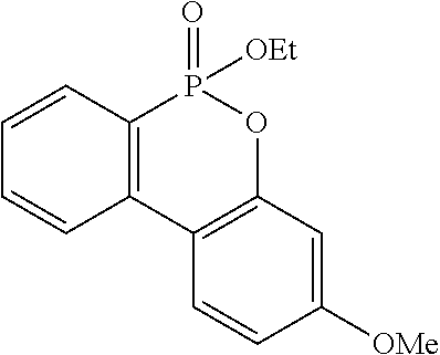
C1=CC2=C(C=C1)P(=O)([OEt])OC1=C2C=CC([OMe])=C1
